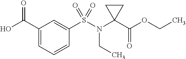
C1(C(=O)O)=CC=CC(S(=O)(N(CC)C2(C(OCC)=O)CC2)=O)=C1
